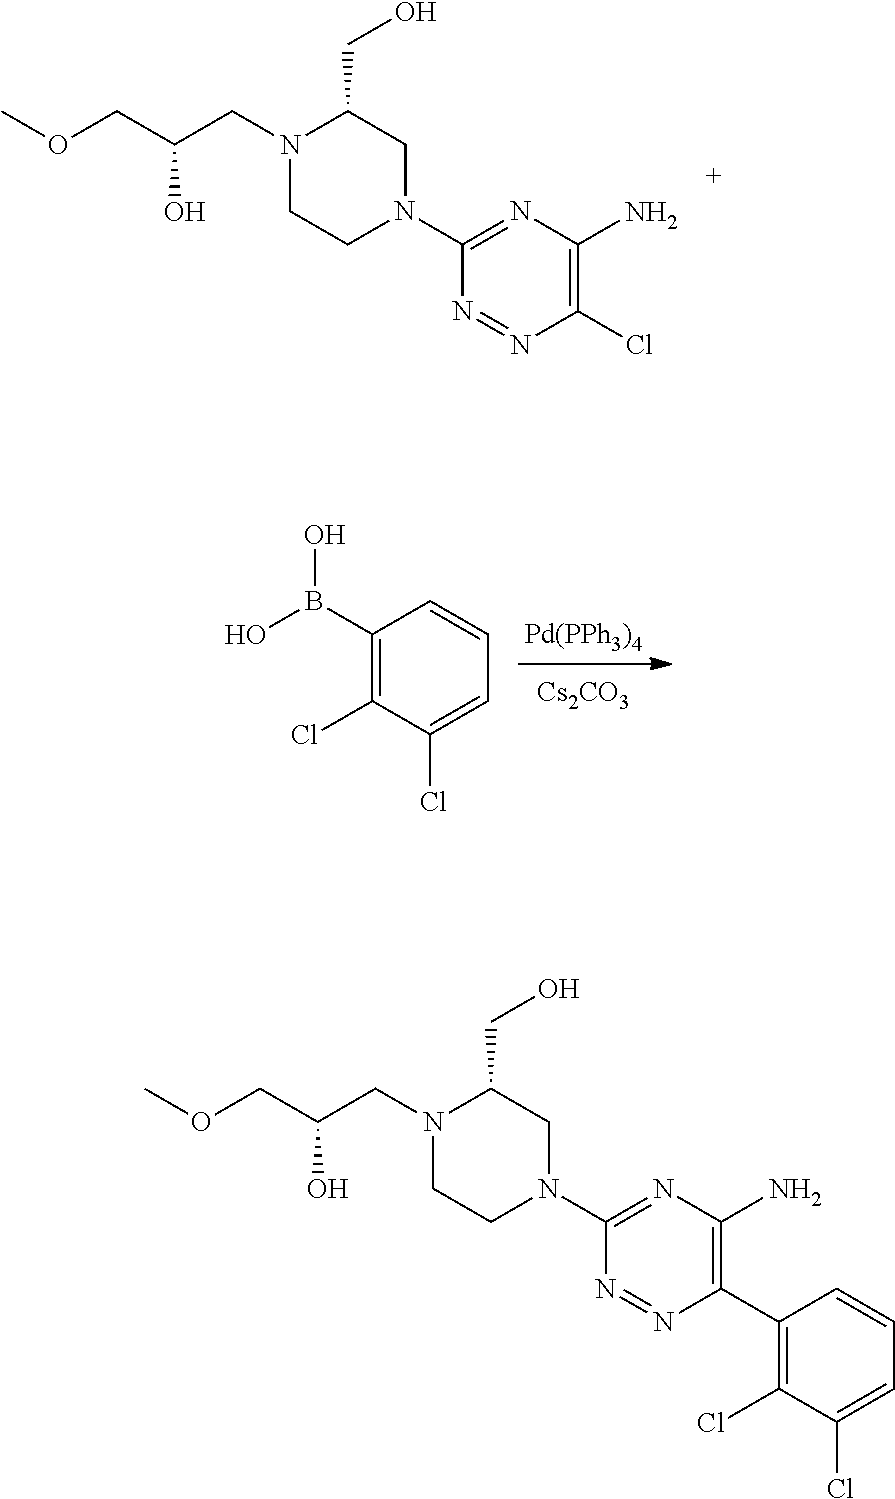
N1=NC(Cl)=C(N)N=C1N1CC(CO)N(CC(COC)O)CC1.[Pd(PPh3)4].[Cs2CO3].C1(B(O)O)=C(Cl)C(Cl)=CC=C1.N1=NC(C2=C(Cl)C(Cl)=CC=C2)=C(N)N=C1N1CC(CO)N(CC(COC)O)CC1
